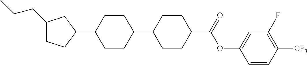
C1(CCC)CCC(C2CCC(C3CCC(C(OC4=CC(F)=C([CF3])C=C4)=O)CC3)CC2)C1
